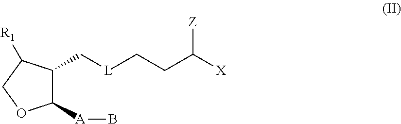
C1([A]B)C(C[L]CCC([Z])[X])C([R1])CO1
